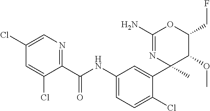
C1(C(NC2=CC=C(Cl)C(C3(C)C(OC)C(CF)OC(N)=N3)=C2)=O)=NC=C(Cl)C=C1Cl
